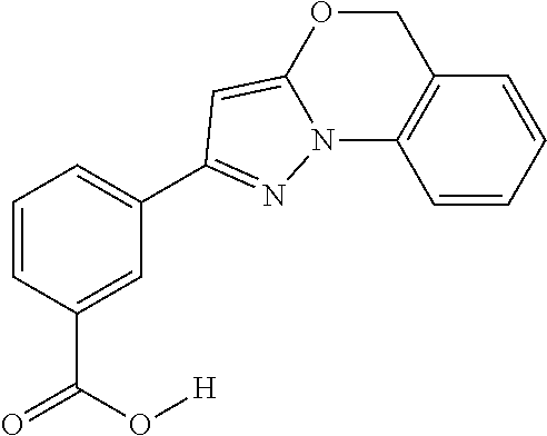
C1=CC(C(=O)O[H])=CC(C2=NN3C4=C(C=CC=C4)COC3=C2)=C1
